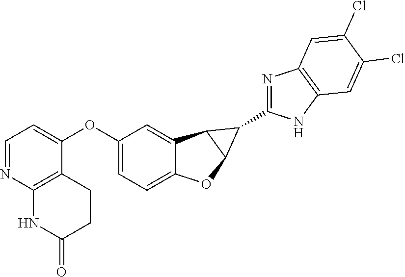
C1=NC2=C(C(OC3=CC=C4C(=C3)C3C(O4)C3C3=NC4=C(N3)C=C(Cl)C(Cl)=C4)=C1)CCC(=O)N2
